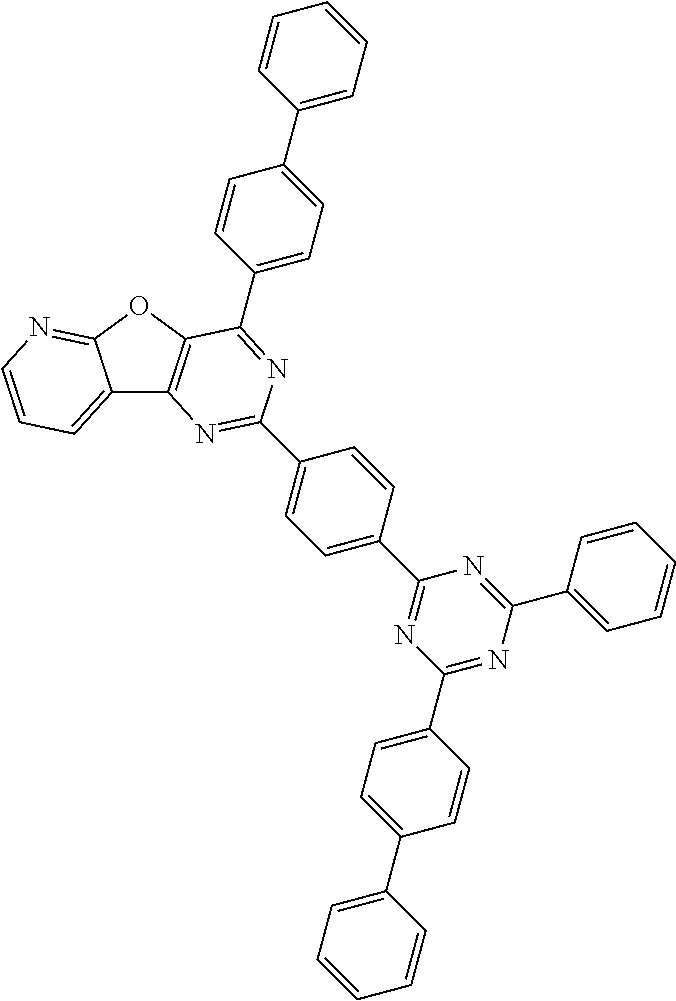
C12=CC=CN=C1OC1=C2N=C(C2=CC=C(C3=NC(C4=CC=C(C5=CC=CC=C5)C=C4)=NC(C4=CC=CC=C4)=N3)C=C2)N=C1C1=CC=C(C2=CC=CC=C2)C=C1
